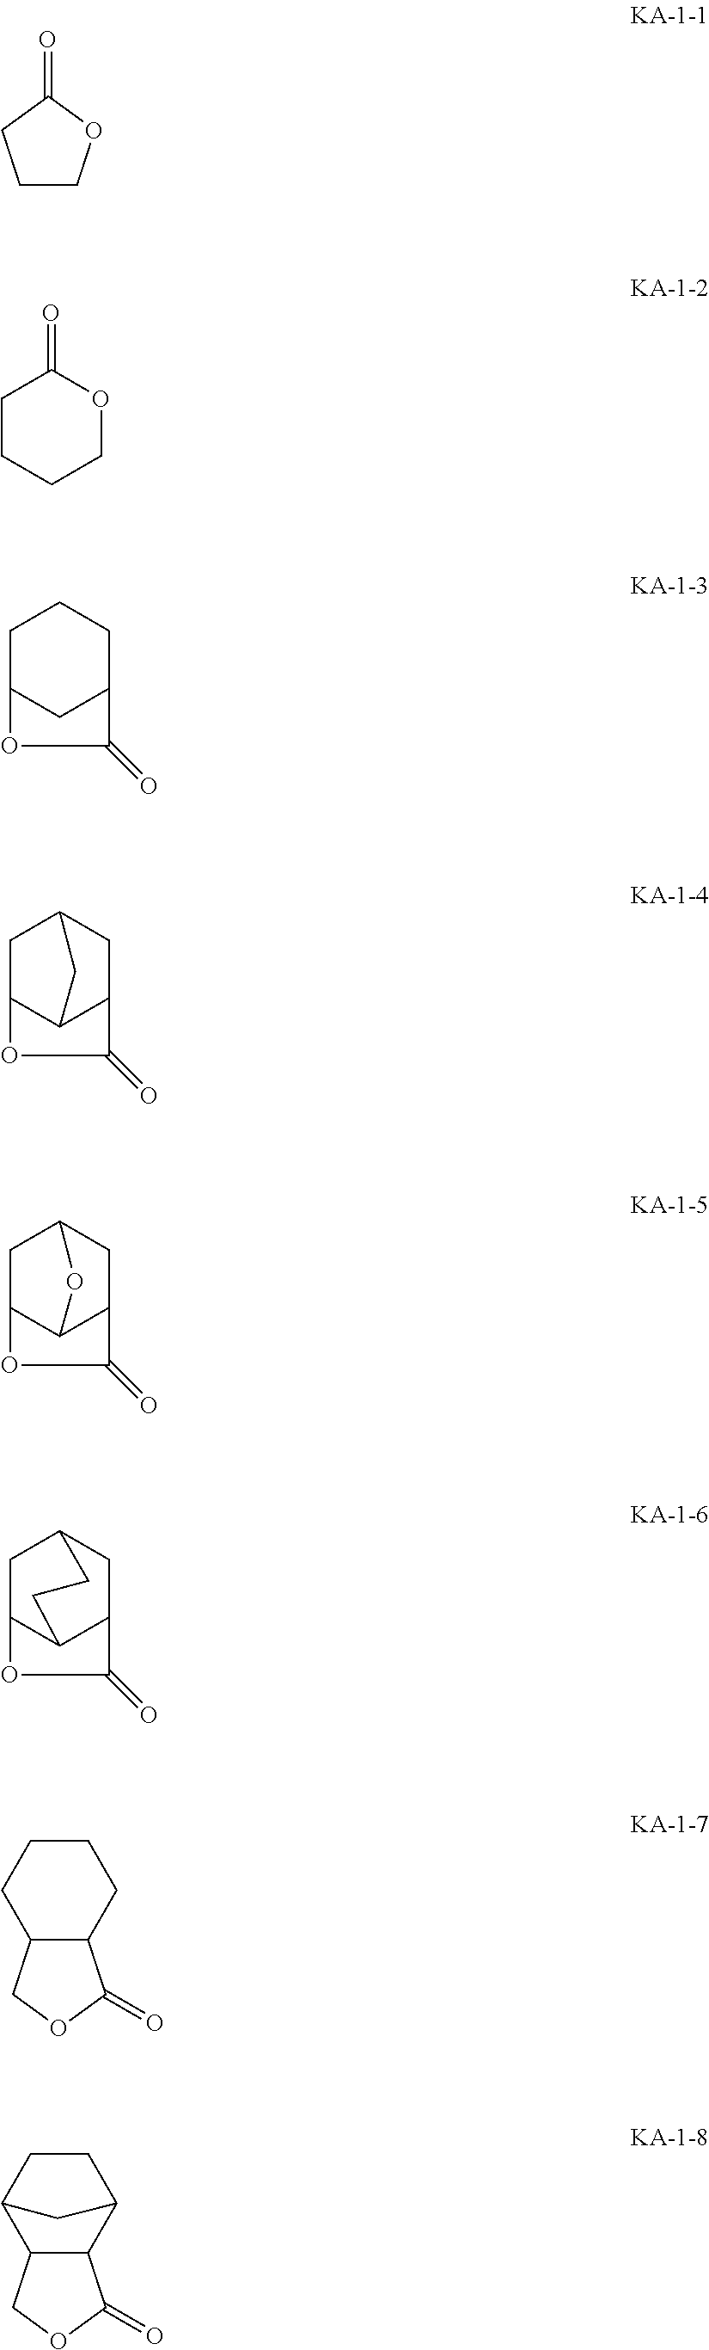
C1COC(=O)C1.C1CCCOC1=O.C1C2CC(CC1)C(=O)O2.C1C2C3C(CC1C3)C(=O)O2.C1C2C3C(CC1O3)C(=O)O2.C1C2C3C(CC1CC3)OC2=O.C1CCC2C(C1)C(=O)OC2.C12C(C3CCC1C3)C(=O)OC2
